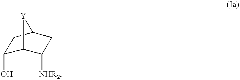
C1(O)C2C([NHR2])CC(C1)[Y]2
